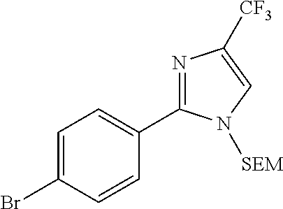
N1=C(C2=CC=C(Br)C=C2)N([SEM])C=C1[CF3]
